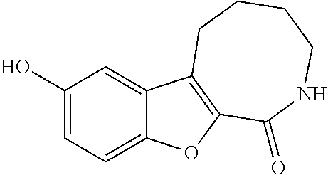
C1(O)=CC=C2C(=C1)C1=C(O2)C(=O)NCCCC1
